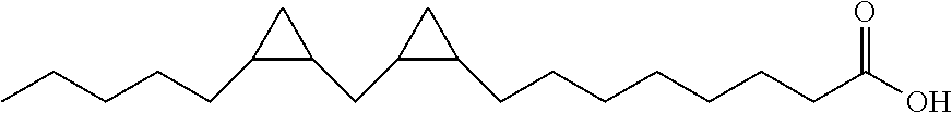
C(CCCCCCC(O)=O)C1CC1CC1CC1CCCCC
